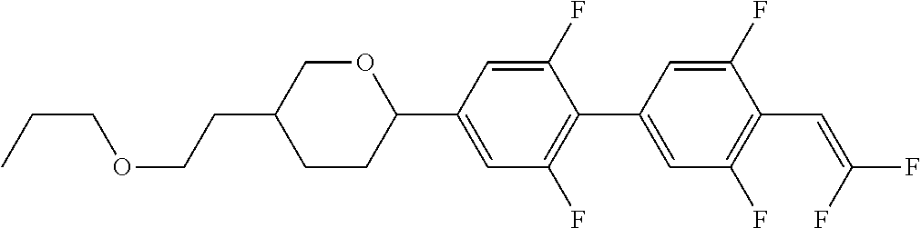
C(COCCC1CCC(C2=CC(F)=C(C3=CC(F)=C(C=C(F)F)C(F)=C3)C(F)=C2)OC1)C
